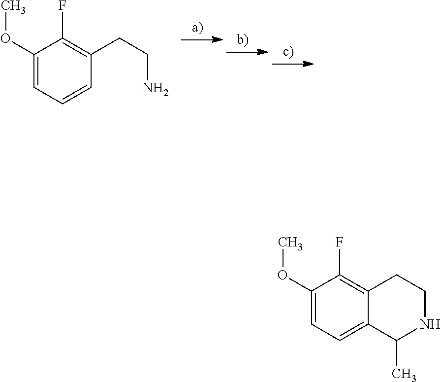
C1(OC)=CC=CC(CCN)=C1F.C1(OC)=CC=C2C(=C1F)CCNC2C
